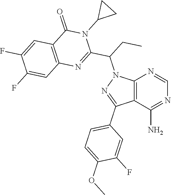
C12=C(C(N)=NC=N1)C(C1=CC=C(OC)C(F)=C1)=NN2C(C1=NC2=C(C(=O)N1C1CC1)C=C(F)C(F)=C2)CC
